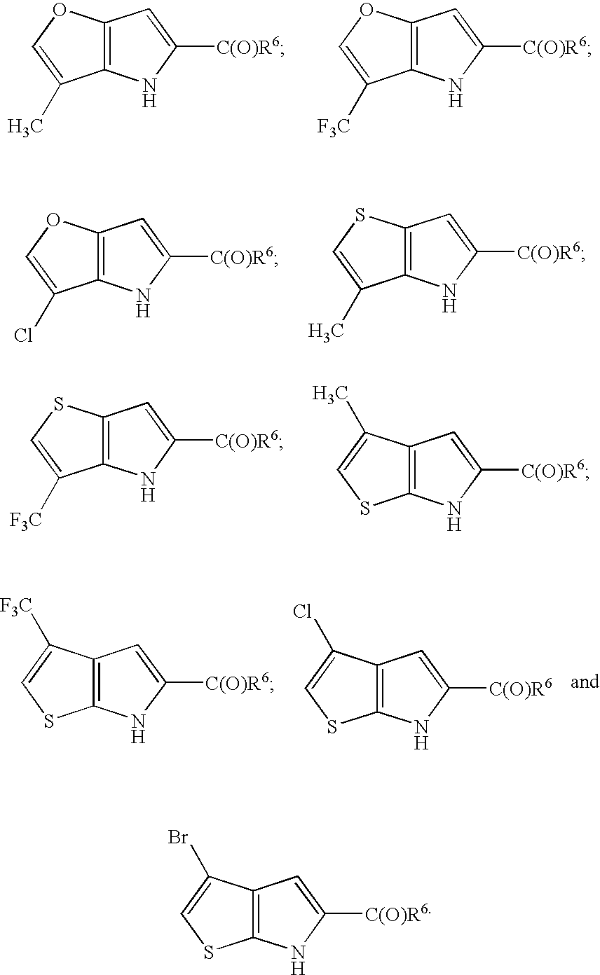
C12=C(OC=C1C)C=C([C(O)R6])N2.C12=C(OC=C1[F3C])C=C([C(O)R6])N2.C12=C(OC=C1Cl)C=C([C(O)R6])N2.C12=C(SC=C1C)C=C([C(O)R6])N2.C12=C(SC=C1[F3C])C=C([C(O)R6])N2.C12=C(C(C)=CS1)C=C([C(O)R6])N2.C12=C(C([F3C])=CS1)C=C([C(O)R6])N2.C12=C(C(Cl)=CS1)C=C([C(O)R6])N2.C12=C(C(Br)=CS1)C=C([C(O)R6])N2
